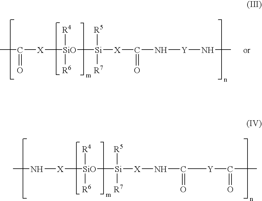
[X]([SiO]([R4])([R6])[Si]([R5])([R7])[X]NC([Y]C(C)=O)=O)NC.[X]([SiO]([R4])([R6])[Si]([R5])([R7])[X]C(N[Y]NC)=O)C(C)=O
